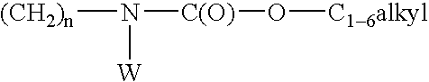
[(CH2)n]N([C(O)]O[C16alkyl])[W]
